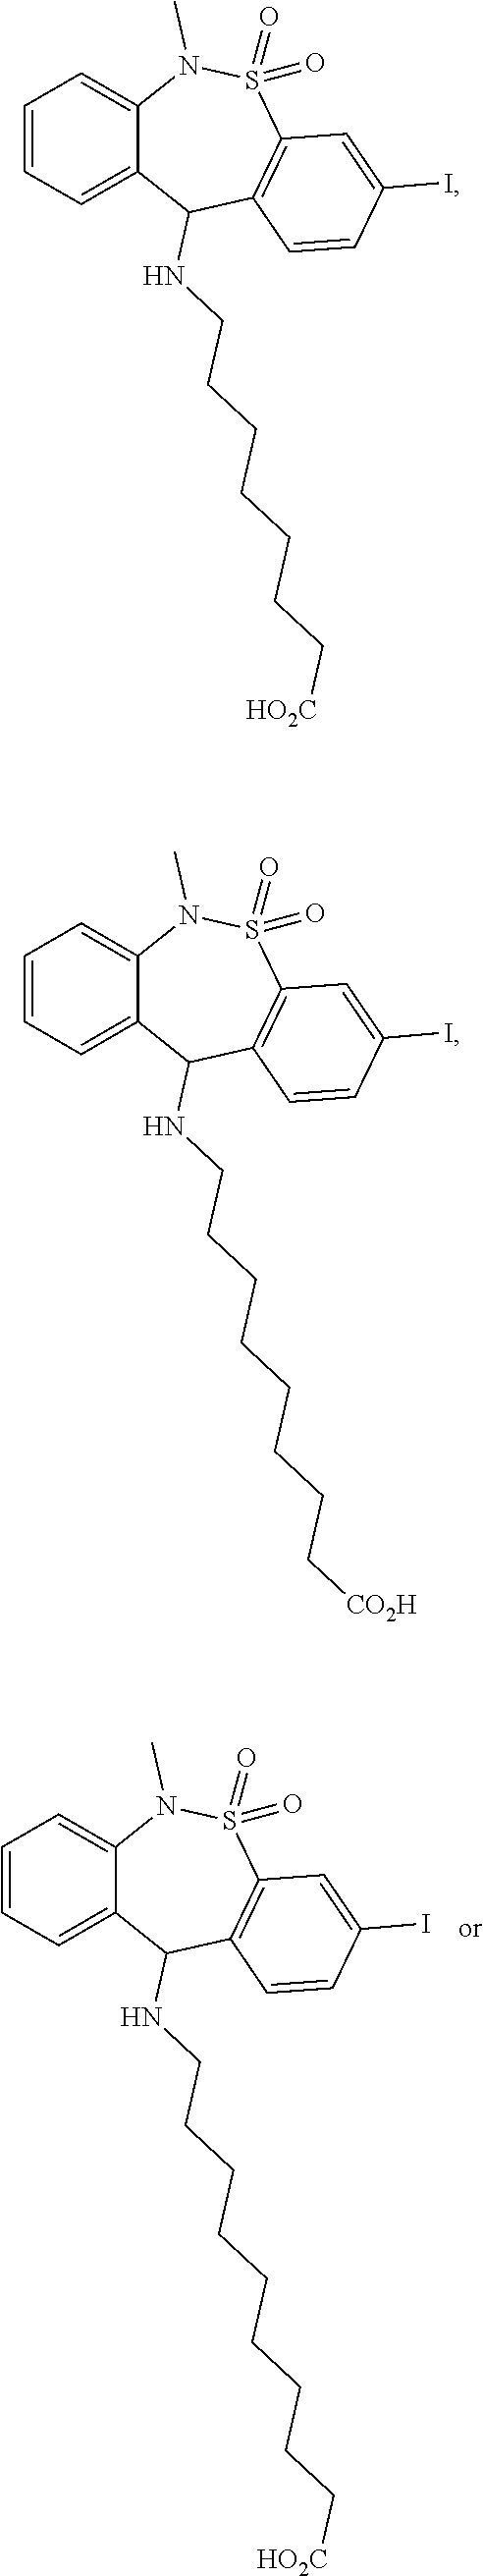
C1=CC=C2C(=C1)N(C)S(=O)(=O)C1=C(C2NCCCCCCCCC[HO2C])C=CC(I)=C1.C1=CC=C2C(=C1)N(C)S(=O)(=O)C1=C(C2NCCCCCCC[HO2C])C=CC(I)=C1.C1=CC=C2C(=C1)N(C)S(=O)(=O)C1=C(C2NCCCCCCCC[CO2H])C=CC(I)=C1
